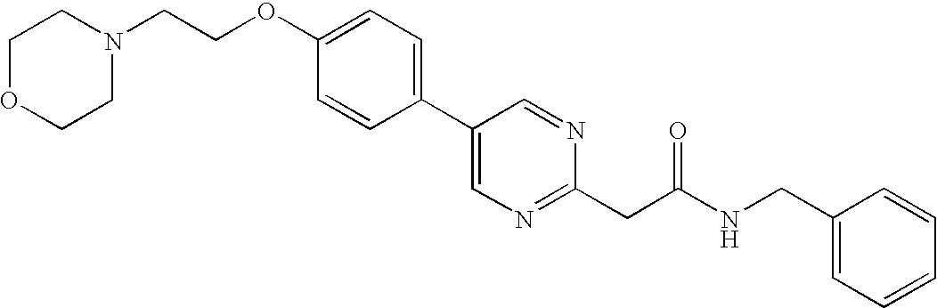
C(OC1=CC=C(C2=CN=C(CC(NCC3=CC=CC=C3)=O)N=C2)C=C1)CN1CCOCC1
